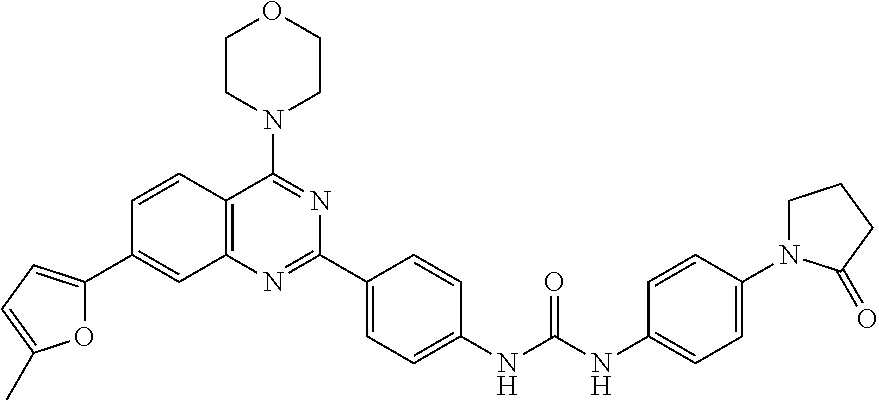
C1CN(C2=NC(C3=CC=C(NC(=O)NC4=CC=C(N5CCCC5=O)C=C4)C=C3)=NC3=C2C=CC(C2=CC=C(C)O2)=C3)CCO1
